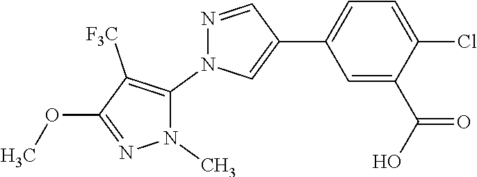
C1=C(C2=CN(C3=C([F3C])C(OC)=NN3C)N=C2)C=C(C(=O)O)C(Cl)=C1
